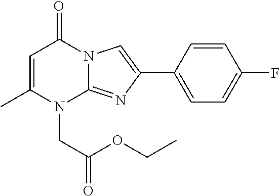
C1=C(C)N(CC(OCC)=O)C2=NC(C3=CC=C(F)C=C3)=CN2C1=O
